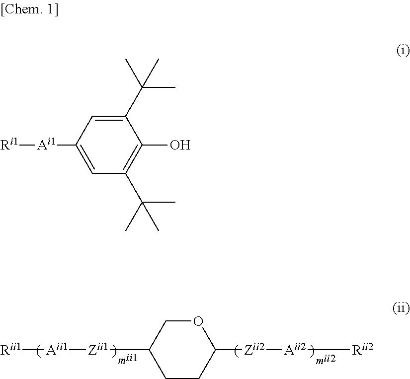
[Rii1][Aii1][Zii1]C1CCC([Zii2][Aii2][Rii2])OC1.[Ri1][Ai1]C1=CC(C(C)(C)C)=C(O)C(C(C)(C)C)=C1
